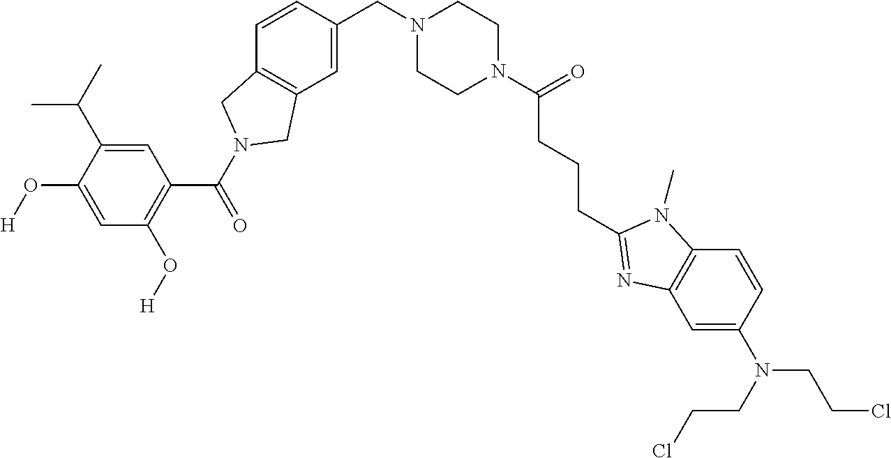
C1=C(C(C)C)C(O[H])=CC(O[H])=C1C(=O)N1CC2=C(C=C(CN3CCN(C(=O)CCCC4=NC5=C(C=CC(N(CCCl)CCCl)=C5)N4C)CC3)C=C2)C1
